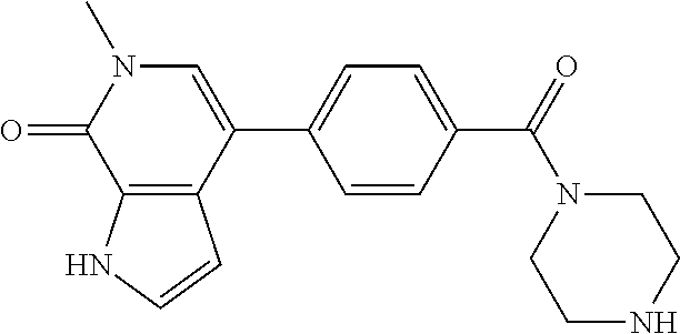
C1N(C(C2=CC=C(C3=CN(C)C(=O)C4=C3C=CN4)C=C2)=O)CCNC1
